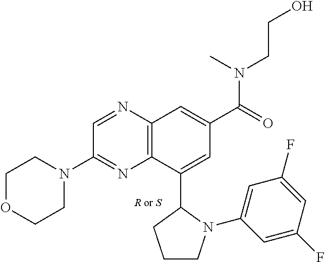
C1OCCN(C2=NC3=C(N=C2)C=C(C(=O)N(C)CCO)C=C3C2N(C3=CC(F)=CC(F)=C3)CCC2)C1
